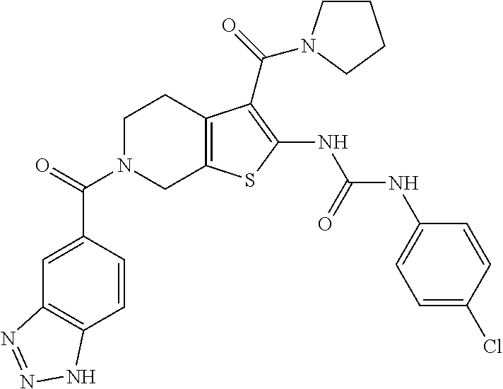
O=C(N1CC2=C(CC1)C(C(=O)N1CCCC1)=C(NC(NC1=CC=C(Cl)C=C1)=O)S2)C1=CC2=C(C=C1)NN=N2
